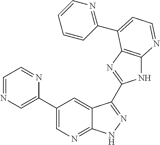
C1(C2=CN=C3C(=C2)C(C2=NC4=C(N2)N=CC=C4C2=NC=CC=C2)=NN3)=CN=CC=N1
